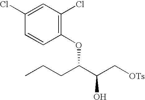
O(C(CCC)C(C[OTs])O)C1=C(Cl)C=C(Cl)C=C1
